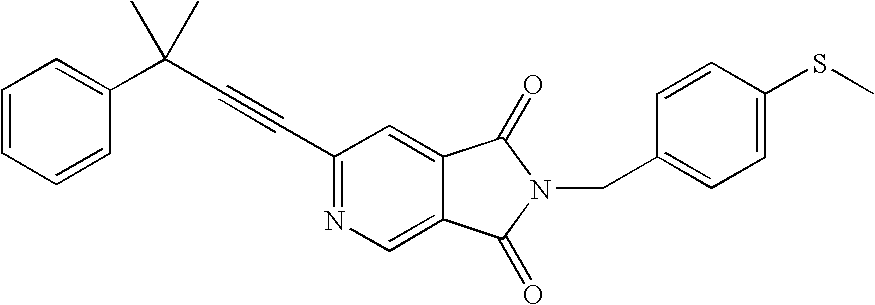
C1=CC=CC(C(C#CC2=NC=C3C(=C2)C(=O)N(CC2=CC=C(SC)C=C2)C3=O)(C)C)=C1
